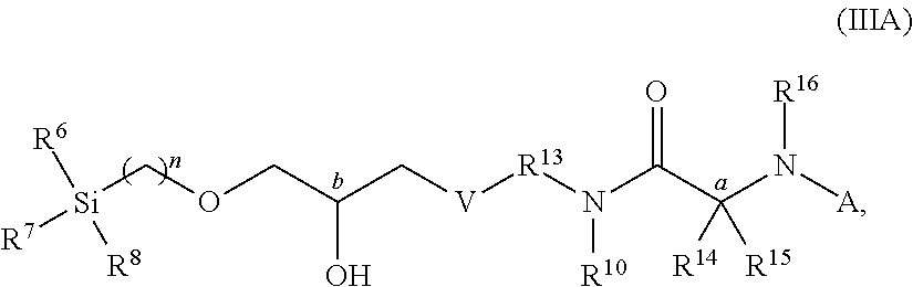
[Si](COCC(C[V][R13]N(C(C(N([A])[R16])([R14])[R15])=O)[R10])O)([R6])([R8])[R7]
